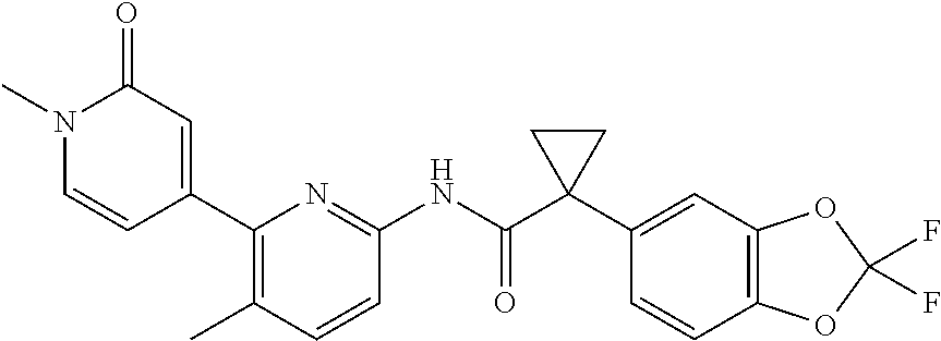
N1(C)C=CC(C2=C(C)C=CC(NC(C3(C4=CC5=C(C=C4)OC(F)(F)O5)CC3)=O)=N2)=CC1=O
